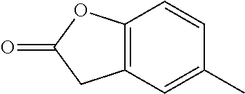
O=C1CC2=C(O1)C=CC(C)=C2
